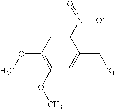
C1(OC)=C(OC)C=C(C[X1])C([N+](=O)[O-])=C1
